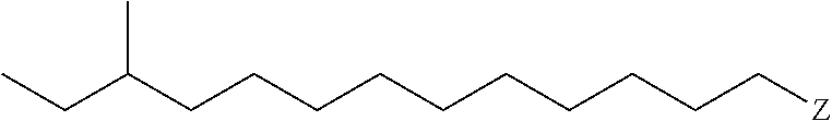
C(CCCCC[Z])CCCCC(CC)C
